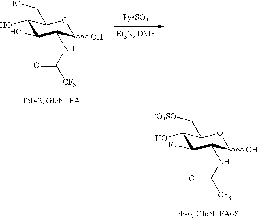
C1(O)C(O)C(NC([CF3])=O)C(O)OC1CO.C1(O)C(O)C(NC([CF3])=O)C(O)OC1C[-O3SO]
